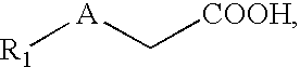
[R1][A]C[COOH]
